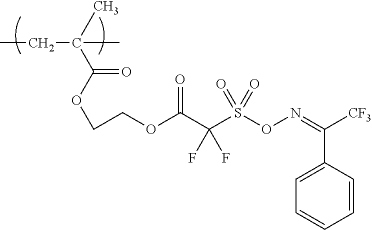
CCC(C)(C(OCCOC(C(S(ON=C([CF3])C1=CC=CC=C1)(=O)=O)(F)F)=O)=O)C
